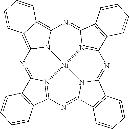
N1=C2N3=C(N=C4N5C(=NC6=N7C(=NC8=C9C(=C1N8[Ni]753)C=CC=C9)C1=C6C=CC=C1)C1=C4C=CC=C1)C1=C2C=CC=C1
